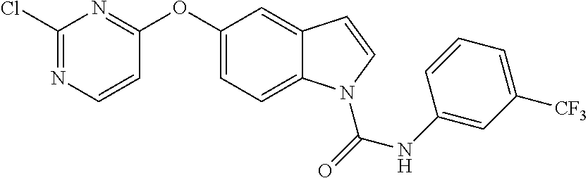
C1(Cl)=NC=CC(OC2=CC=C3C(=C2)C=CN3C(=O)NC2=CC([CF3])=CC=C2)=N1
